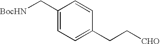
C1(C[BocHN])=CC=C(CC[CHO])C=C1
